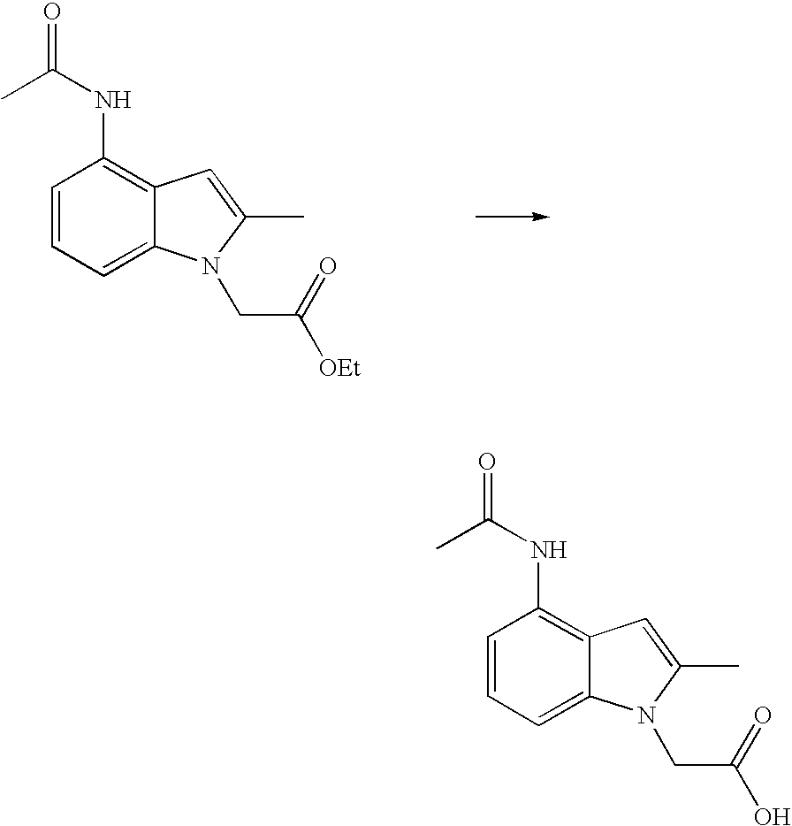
C1=CC=C2C(=C1NC(=O)C)C=C(C)N2CC([OEt])=O.C1=CC=C2C(=C1NC(=O)C)C=C(C)N2CC(O)=O
